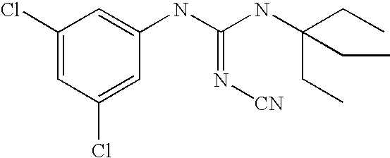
C1(Cl)=CC(Cl)=CC(NC(NC(CC)(CC)CC)=N[CN])=C1
